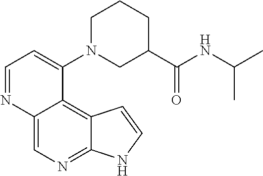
C1=NC2=CN=C3C(=C2C(N2CC(C(NC(C)C)=O)CCC2)=C1)C=CN3
